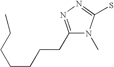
C1(CCCCCCC)=NN=C(S)N1C
